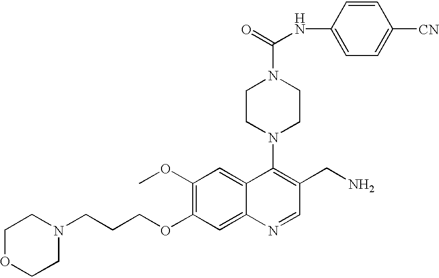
C1(OC)=C(OCCCN2CCOCC2)C=C2C(=C1)C(N1CCN(C(=O)NC3=CC=C([CN])C=C3)CC1)=C(CN)C=N2
